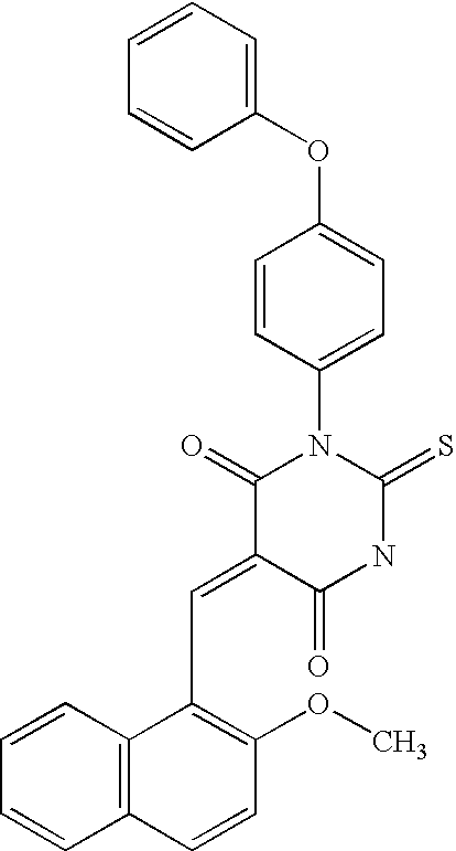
O=C1C(=CC2=C(OC)C=CC3=C2C=CC=C3)C(=O)NC(=S)N1C1=CC=C(OC2=CC=CC=C2)C=C1
